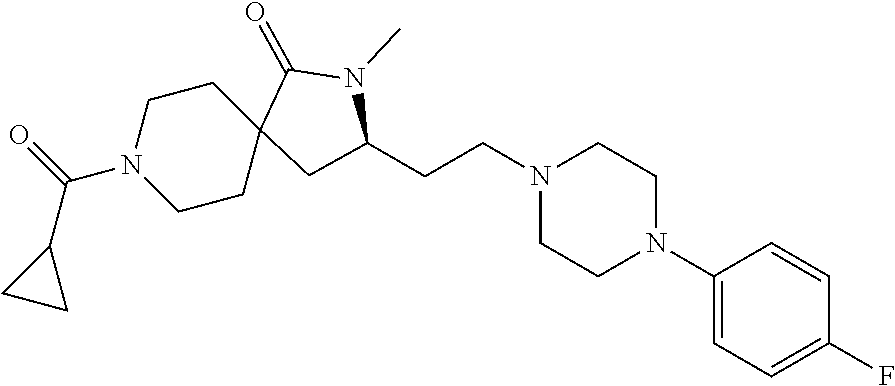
C1(N2CCN(CCC3CC4(CCN(C(=O)C5CC5)CC4)C(=O)N3C)CC2)=CC=C(F)C=C1
